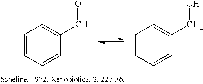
C1=CC=CC(C=O)=C1.C1=CC=CC(CO)=C1
